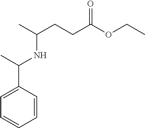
CC(NC(C)CCC(OCC)=O)C1=CC=CC=C1
